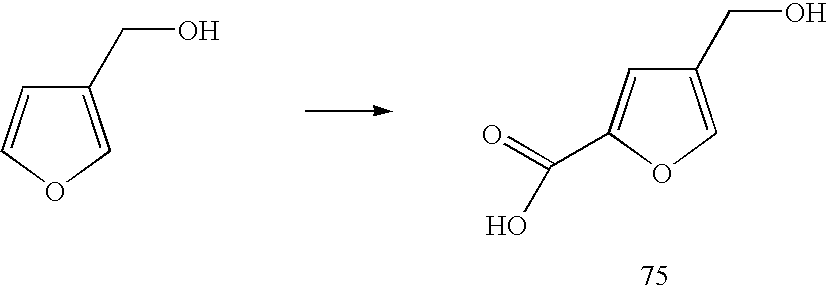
C1(CO)=COC=C1.C1(CO)=COC(C(=O)O)=C1
